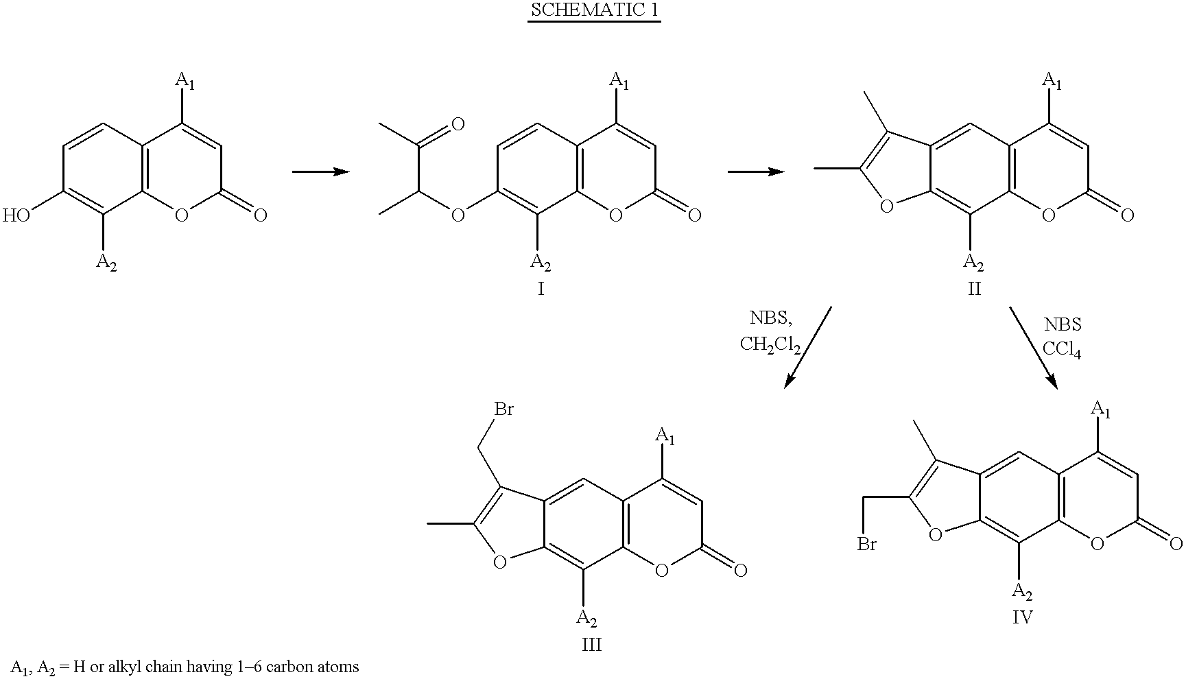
[SCHEMATIC 1].OC1=C([A2])C2=C(C=C1)C([A1])=CC(=O)O2.C1([A2])=C(OC(C)C(C)=O)C=CC2=C1OC(=O)C=C2[A1].C1([A2])=C2C(=CC3=C1OC(=O)C=C3[A1])C(C)=C(C)O2.C1([A2])=C2C(=CC3=C1OC(=O)C=C3[A1])C(C)=C(CBr)O2.C1([A2])=C2C(=CC3=C1OC(=O)C=C3[A1])C(CBr)=C(C)O2
